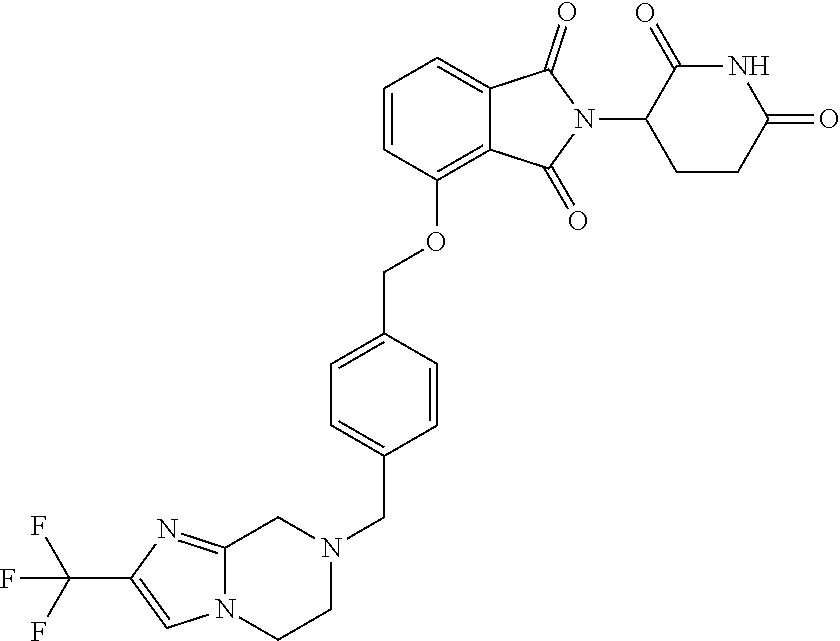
C1=CC(OCC2=CC=C(CN3CC4=NC(C(F)(F)F)=CN4CC3)C=C2)=C2C(=C1)C(=O)N(C1CCC(=O)NC1=O)C2=O
